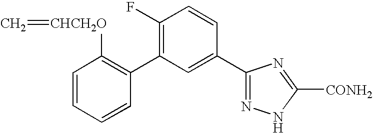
C1(C2=C(F)C=CC(C3=NNC([CONH2])=N3)=C2)=C([CHCH2O]=C)C=CC=C1
